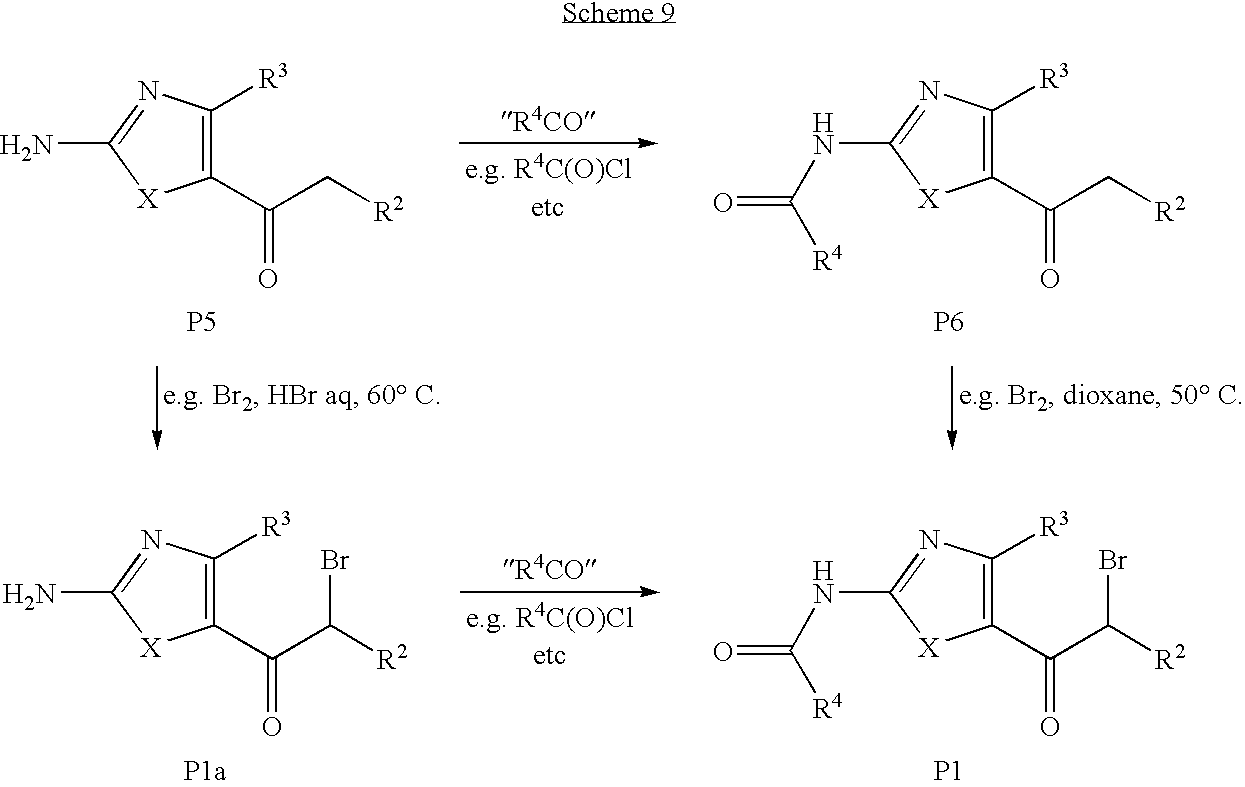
C1(C(C[R2])=O)=C([R3])N=C(N)[X]1.[P5].C1(C(C[R2])=O)=C([R3])N=C(NC(=O)[R4])[X]1.[P6].C1(C(C([R2])Br)=O)=C([R3])N=C(NC(=O)[R4])[X]1.[P1].C1(C(C([R2])Br)=O)=C([R3])N=C(N)[X]1.[P1a]
